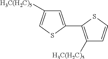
C1=C(C2=C([H3C(H2C)5])C=CS2)SC=C1[H3C(H2C)5]
